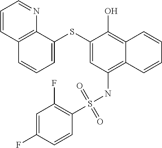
C1=C(SC2=CC(NS(C3=C(F)C=C(F)C=C3)(=O)=O)=C3C(=C2O)C=CC=C3)C2=C(C=C1)C=CC=N2
